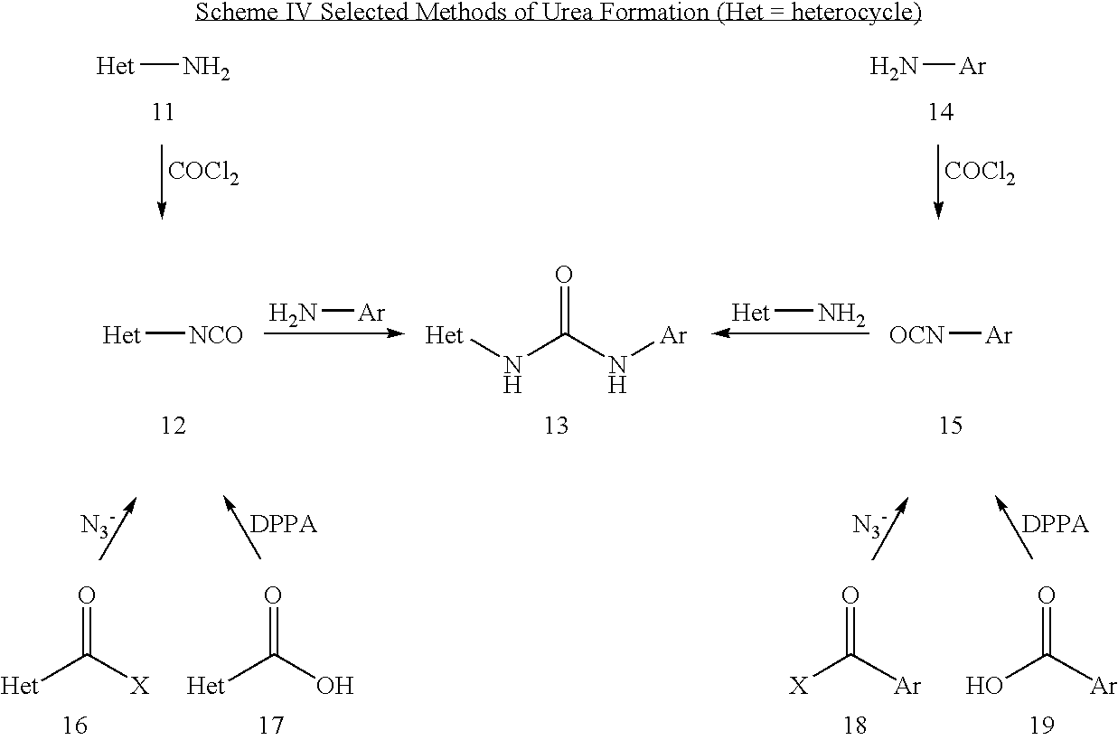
[Het][NCO].N[Ar].[Het]NC(N[Ar])=O.[Het]N.[OCN][Ar].OC(=O)[Ar].[X]C(=O)[Ar].[Het]C(=O)[X].[Het]C(=O)O.[Het]N.N[Ar].[COCl2].[COCl2]
